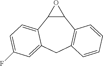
C12C(C3=CC=C(F)C=C3CC3=C1C=CC=C3)O2
